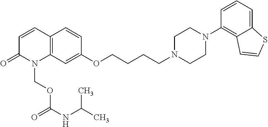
C12=C(C=CC(=O)N1COC(=O)NC(C)C)C=CC(OCCCCN1CCN(C3=C4C(=CC=C3)SC=C4)CC1)=C2
